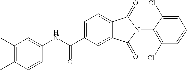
C1(C)=C(C)C=CC(NC(C2=CC=C3C(=C2)C(=O)N(C2=C(Cl)C=CC=C2Cl)C3=O)=O)=C1
